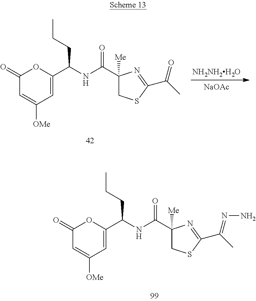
C1(=O)C=C([OMe])C=C(C(NC(=O)C2([Me])CSC(C(C)=O)=N2)CCC)O1.[NH2NH2H2O].[NaOAc].C1(=O)C=C([OMe])C=C(C(NC(=O)C2([Me])CSC(C(C)=NN)=N2)CCC)O1
